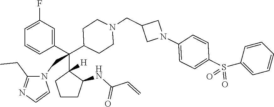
C1=C(F)C=C(C(C2([H])CCCC2NC(C=C)=O)(C2CCN(CC3CN(C4=CC=C(S(=O)(=O)C5=CC=CC=C5)C=C4)C3)CC2)CN2C(CC)=NC=C2)C=C1
